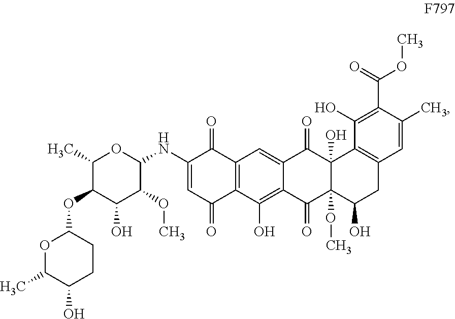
C1(C)C(OC2OC(C)C(O)CC2)C(O)C(OC)C(NC2=CC(=O)C3=C(C2=O)C=C2C(=C3O)C(=O)C3(OC)C(O)(C2=O)C2=C(CC3O)C=C(C)C(C(=O)OC)=C2O)O1
